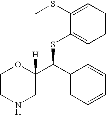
C1(SC)=CC=CC=C1SC(C1([H])OCCNC1)C1=CC=CC=C1
